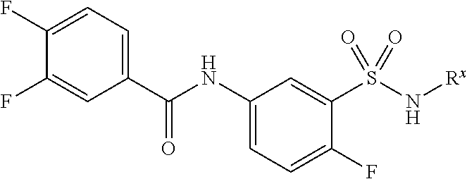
C1(F)=CC=C(C(NC2=CC=C(F)C(S(N[Rx])(=O)=O)=C2)=O)C=C1F
